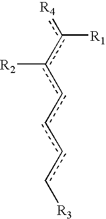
c([R1])(c(cccc[R3])[R2])[R4]
